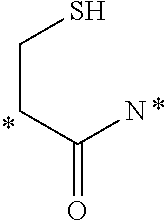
C(=O)(CCS)N
